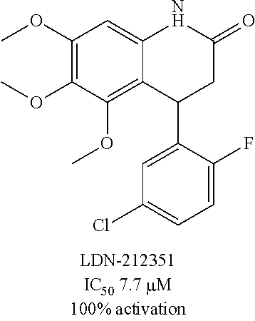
C1(OC)=C(OC)C(OC)=C2C(=C1)NC(=O)CC2C1=CC(Cl)=CC=C1F
